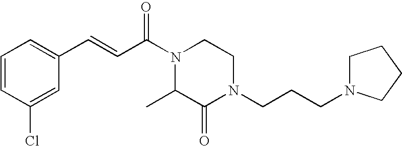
C1=CC(Cl)=CC(C=CC(N2CCN(CCCN3CCCC3)C(=O)C2C)=O)=C1
